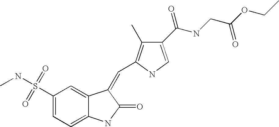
C1(S(NC)(=O)=O)=CC=C2C(=C1)C(=CC1=C(C)C(C(NCC(OCC)=O)=O)=CN1)C(=O)N2
